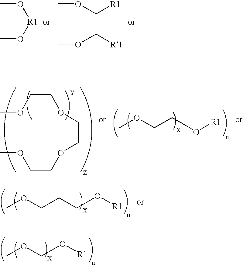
CO[R1]OC.COC([R1])C([R1])OC.C(COCCOCCOC)OC.[Y].COCCO[R1].COCO[R1].COCCCO[R1]
